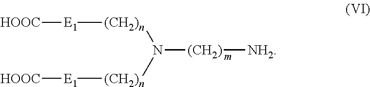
[(CH2)n](N([(CH2)n][E1][HOOC])[(CH2)][NH2])[E1][HOOC]
